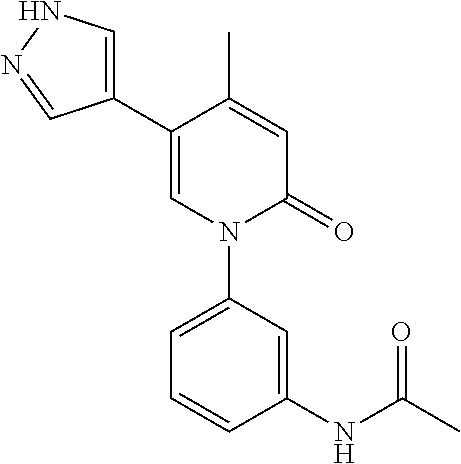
C1=C(C)C(C2=CNN=C2)=CN(C2=CC=CC(NC(C)=O)=C2)C1=O
